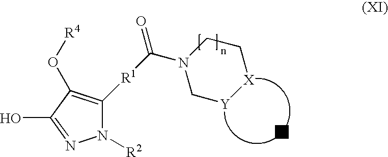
N1([R2])C([R1]C(N2C[Y][X]CC2)=O)=C(O[R4])C(O)=N1.[W]
